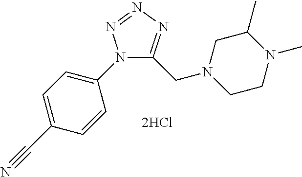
N1(C2=CC=C(C#N)C=C2)C(CN2CCN(C)C(C)C2)=NN=N1
